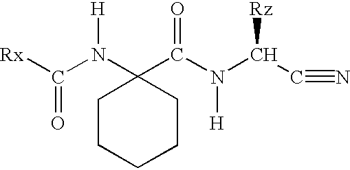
[Rx]C(N(C1(C(N(C(C#N)[Rz])[H])=O)CCCCC1)[H])=O
